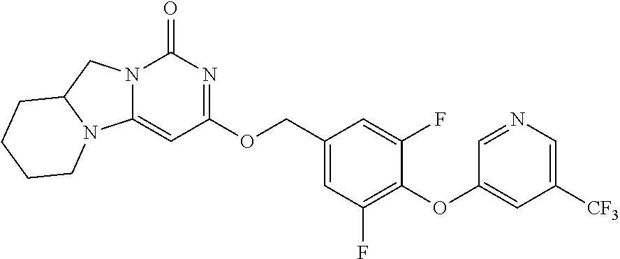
N12C(=CC(OCC3=CC(F)=C(OC4=CC([CF3])=CN=C4)C(F)=C3)=NC1=O)N1C(C2)CCCC1
